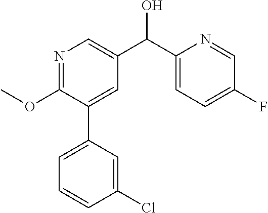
C1(OC)=NC=C(C(C2=CC=C(F)C=N2)O)C=C1C1=CC=CC(Cl)=C1
